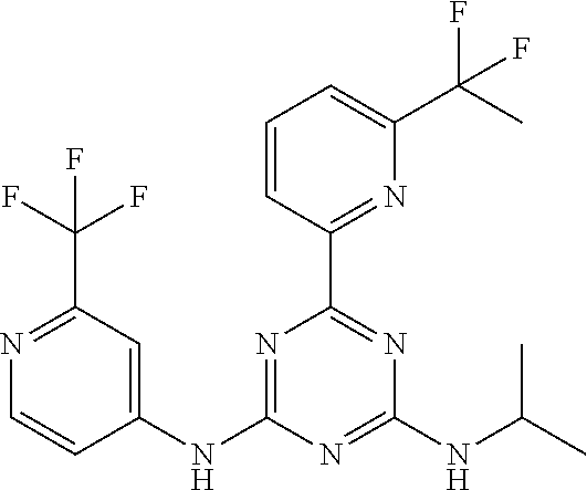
C1(NC2=CC(C(F)(F)F)=NC=C2)=NC(C2=NC(C(C)(F)F)=CC=C2)=NC(NC(C)C)=N1
